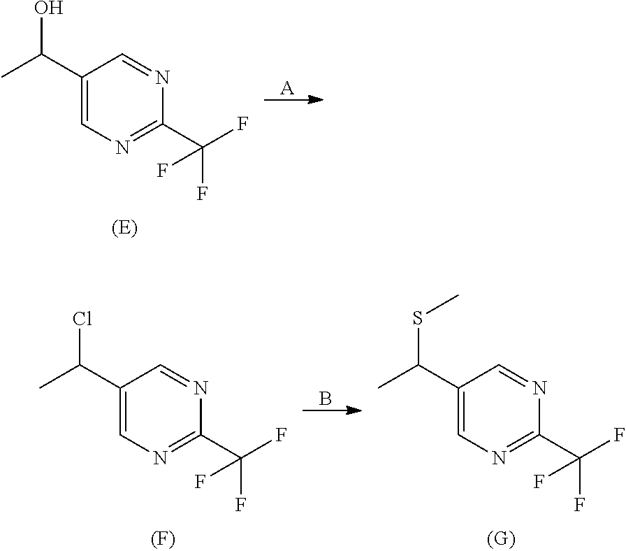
C1(C(C)O)=CN=C(C(F)(F)F)N=C1.[A].C1(C(C)Cl)=CN=C(C(F)(F)F)N=C1.B.C1(C(C)SC)=CN=C(C(F)(F)F)N=C1.[(F)]
